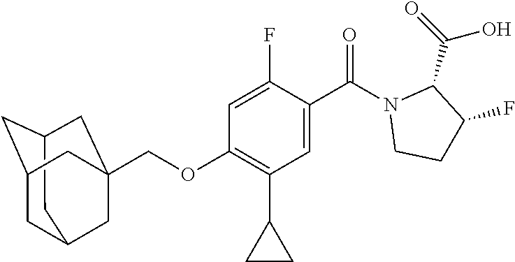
C1(C(=O)N2CCC(F)C2C(O)=O)=CC(C2CC2)=C(OCC23CC4CC(CC(C2)C4)C3)C=C1F
